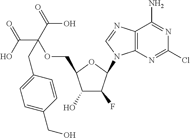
C12=C(N=CN1C1C(F)C(O)C(COC(C(O)=O)(C(=O)O)CC3=CC=C(CO)C=C3)O1)C(N)=NC(Cl)=N2
